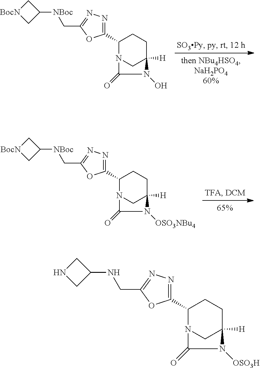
N12CC([H])(CCC1C1=NN=C(C[NBoc]C3C[BocN]C3)O1)N(O)C2=O.N12CC([H])(CCC1C1=NN=C(C[NBoc]C3C[BocN]C3)O1)N([OSO3NBu4])C2=O.N12CC([H])(CCC1C1=NN=C(CNC3CNC3)O1)N([OSO3H])C2=O
